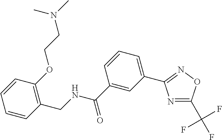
N1=C(C(F)(F)F)ON=C1C1=CC=CC(C(=O)NCC2=C(OCCN(C)C)C=CC=C2)=C1
